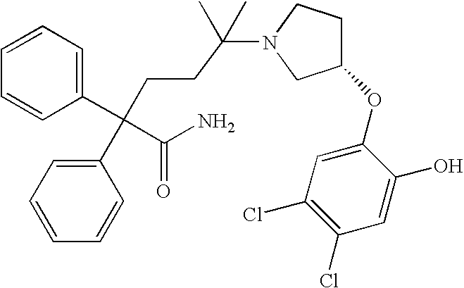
C1=CC=C(C(CCC(N2CC(OC3=CC(Cl)=C(Cl)C=C3O)CC2)(C)C)(C2=CC=CC=C2)C(=O)N)C=C1
